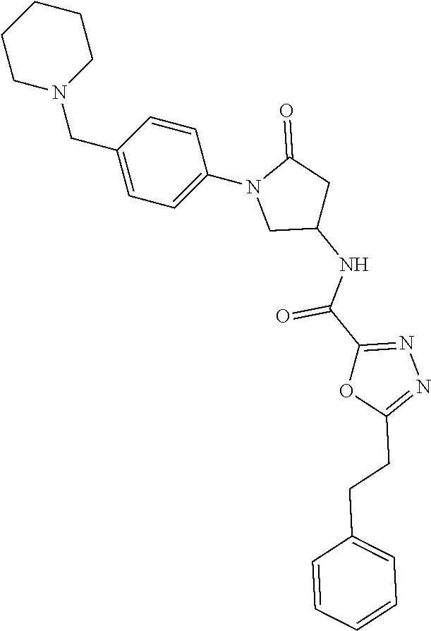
C1CN(CC2=CC=C(N3CC(NC(C4=NN=C(CCC5=CC=CC=C5)O4)=O)CC3=O)C=C2)CCC1
